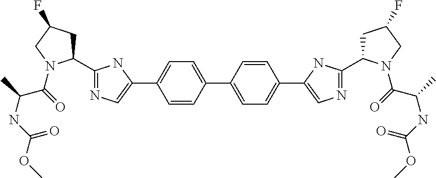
C1(C2=NC=C(C3=CC=C(C4=CC=C(C5=CN=C(C6CC(F)CN6C(=O)C(C)NC(OC)=O)N5)C=C4)C=C3)N2)CC(F)CN1C(=O)C(C)NC(OC)=O
